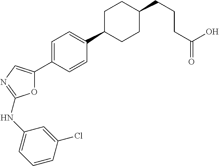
C1(C2=CN=C(NC3=CC=CC(Cl)=C3)O2)=CC=C(C2CCC(CCCC(=O)O)CC2)C=C1
